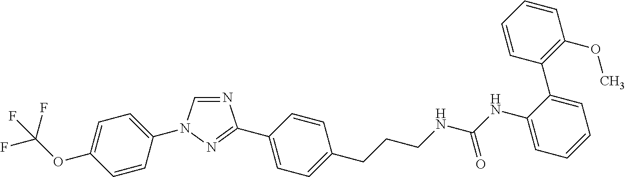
C1=C(N2C=NC(C3=CC=C(CCCNC(NC4=CC=CC=C4C4=C(OC)C=CC=C4)=O)C=C3)=N2)C=CC(OC(F)(F)F)=C1
